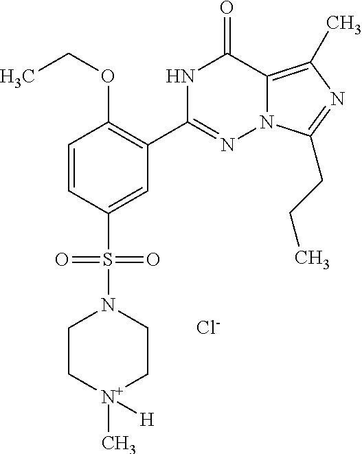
C1=CC(S(N2CC[N+](C)([H])CC2)(=O)=O)=CC(C2=NN3C(=C(C)N=C3CCC)C(=O)N2)=C1OCC.[Cl-]
